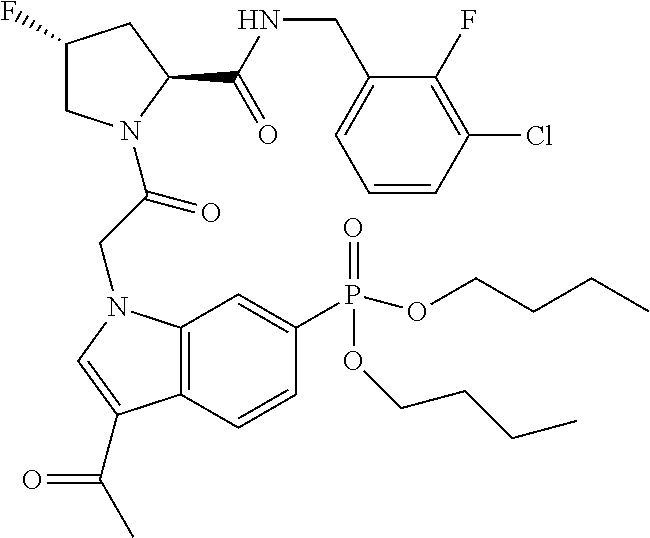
C1(F)CN(C(=O)CN2C3=C(C=CC(P(OCCCC)(=O)OCCCC)=C3)C(C(C)=O)=C2)C(C(NCC2=CC=CC(Cl)=C2F)=O)C1
